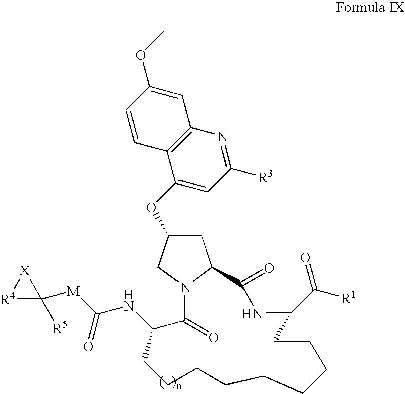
C1C(OC2=CC([R3])=NC3=C2C=CC(OC)=C3)CN2C1C(=O)NC(C(=O)[R1])CCCCCCCCCC(NC([M]C1([R5])[X][R4]1)=O)C2=O
